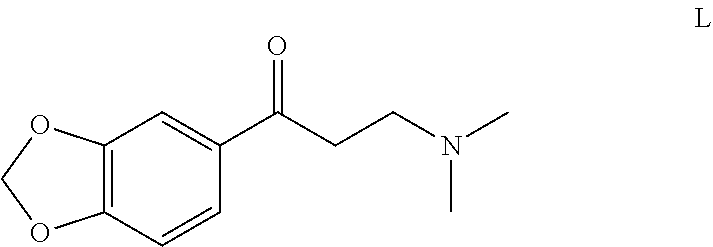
C12=C(C=CC(C(CCN(C)C)=O)=C1)OCO2
